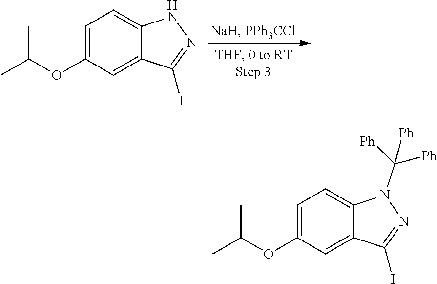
C1=C(OC(C)C)C=C2C(=C1)NN=C2I.C1=C(OC(C)C)C=C2C(=C1)N(C([Ph])([Ph])[Ph])N=C2I
